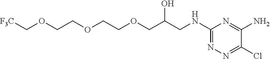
C1(NCC(COCCOCCOC[F3C])O)=NN=C(Cl)C(N)=N1
